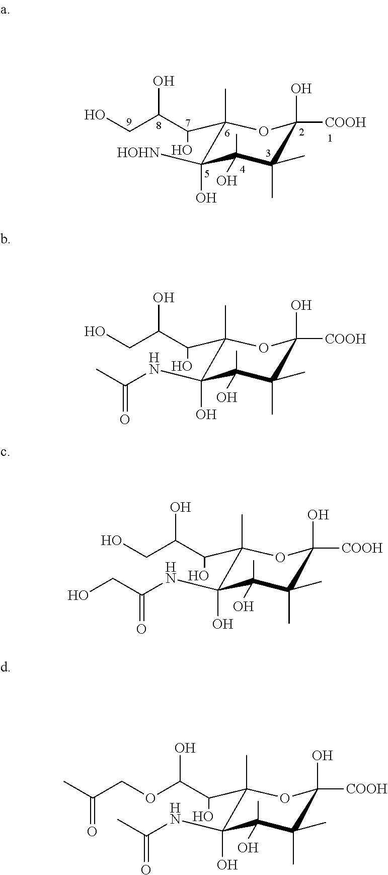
C1(C(C(CO)O)O)(C)C([HOHN])(O)C(C)(O)C(C)(C)C([COOH])(O)O1.C1(C(C(CO)O)O)(C)C(NC(C)=O)(O)C(C)(O)C(C)(C)C([COOH])(O)O1.C1(C(C(CO)O)O)(C)C(NC(CO)=O)(O)C(C)(O)C(C)(C)C([COOH])(O)O1.C1(C(C(OCC(C)=O)O)O)(C)C(NC(C)=O)(O)C(C)(O)C(C)(C)C([COOH])(O)O1
